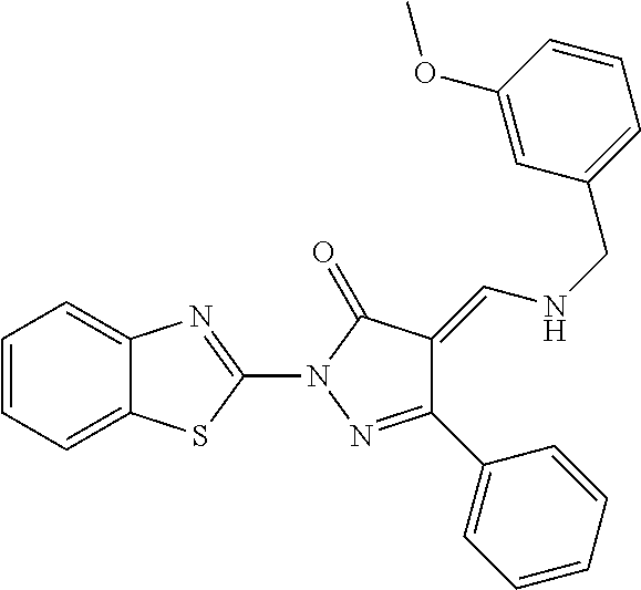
C1=CC=C2C(=C1)N=C(N1N=C(C3=CC=CC=C3)C(=CNCC3=CC=CC(OC)=C3)C1=O)S2
